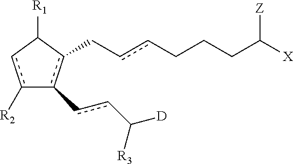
c1([R2])cC([R1])c(CccCCCC([X])[Z])c-1-ccC([D])[R3]
